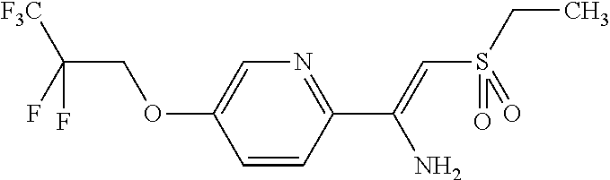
C1=CC(C(N)=CS(CC)(=O)=O)=NC=C1OCC(F)([F3C])F
